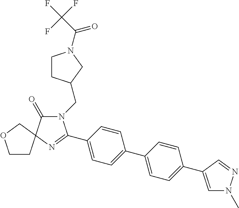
N1(CC2CCN(C(C(F)(F)F)=O)C2)C(=O)C2(N=C1C1=CC=C(C3=CC=C(C4=CN(C)N=C4)C=C3)C=C1)COCC2
